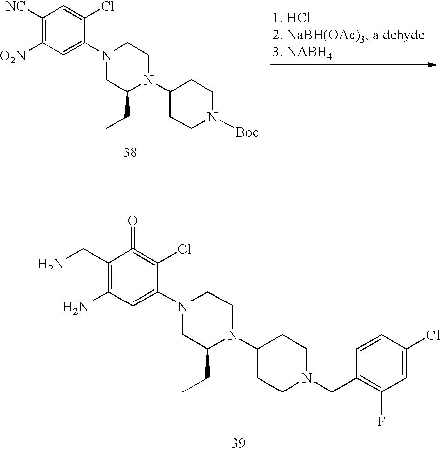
C1(CN)=C(N)C=C(N2CC(CC)N(C3CCN(CC4=C(F)C=C(Cl)C=C4)CC3)CC2)C(Cl)=C1=O.C1([NC])=C([O2N])C=C(N2CC(CC)N(C3CCN([Boc])CC3)CC2)C(Cl)=C1
